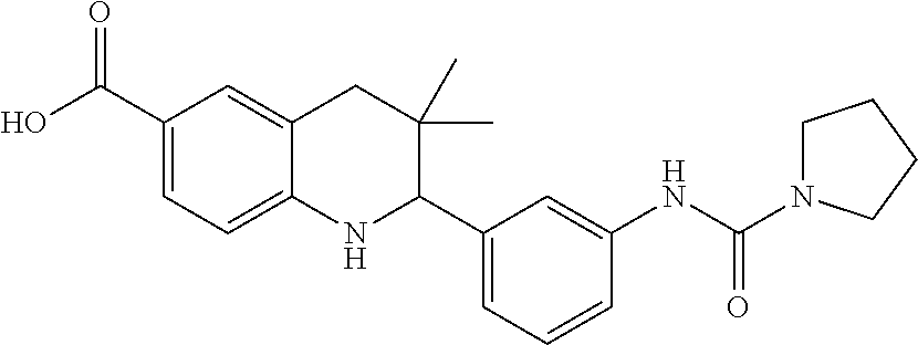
N(C(N1CCCC1)=O)C1=CC(C2NC3=CC=C(C(O)=O)C=C3CC2(C)C)=CC=C1
